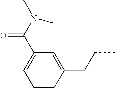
C1=CC(CCC)=CC(C(N(C)C)=O)=C1
